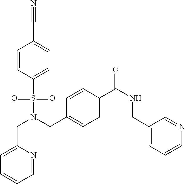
C1=CC(S(=O)(=O)N(CC2=CC=C(C(NCC3=CC=CN=C3)=O)C=C2)CC2=CC=CC=N2)=CC=C1C#N
